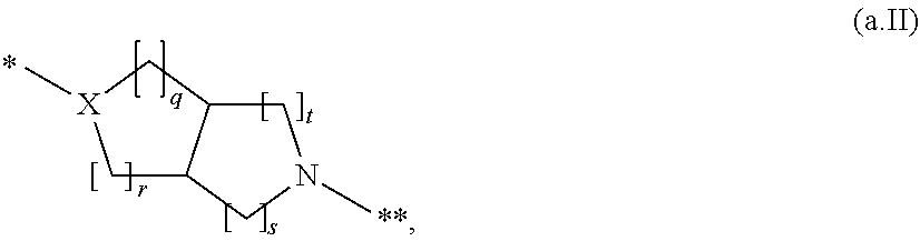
C1C2C(CN1C)C[X](C)C2
